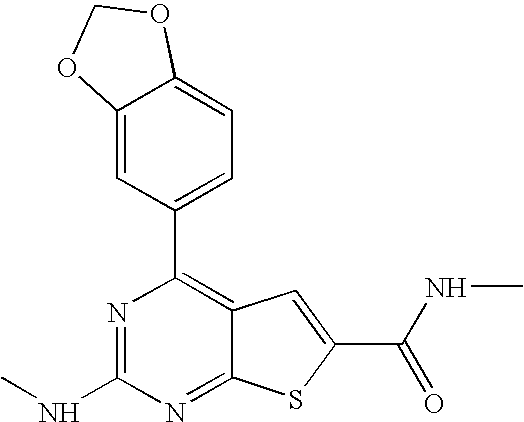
C12=CC(C3=C4C(=NC(NC)=N3)SC(C(=O)NC)=C4)=CC=C1OCO2
